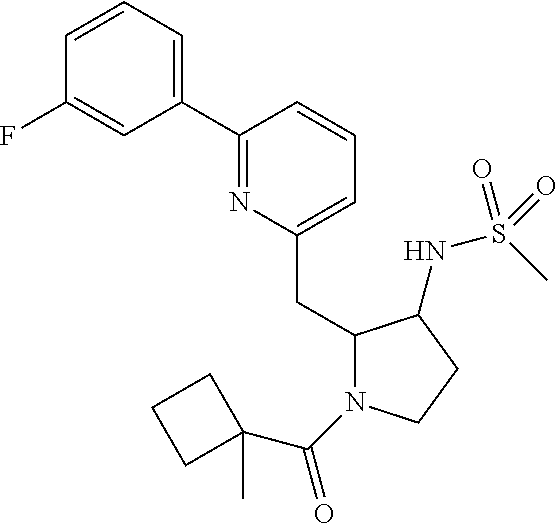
C1(C2=CC=CC(F)=C2)=NC(CC2N(C(=O)C3(C)CCC3)CCC2NS(C)(=O)=O)=CC=C1
